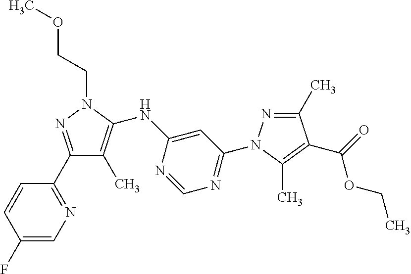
C1(C2=NC=C(F)C=C2)=NN(CCOC)C(NC2=CC(N3N=C(C)C(C(=O)OCC)=C3C)=NC=N2)=C1C
